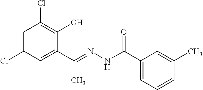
C1=C(Cl)C=C(C(C)=NNC(=O)C2=CC=CC(C)=C2)C(O)=C1Cl
